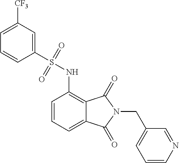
C1=CC=C2C(=C1NS(C1=CC([CF3])=CC=C1)(=O)=O)C(=O)N(CC1=CC=CN=C1)C2=O
